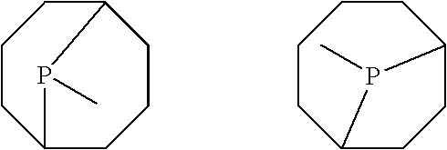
C1CC2CCCC(C1)P2C.C1CC2CCC(CC1)P2C
